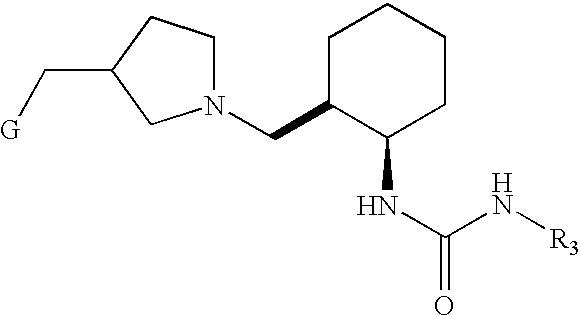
N1(CC2C(NC(=O)N[R3])CCCC2)CCC(C[G])C1
